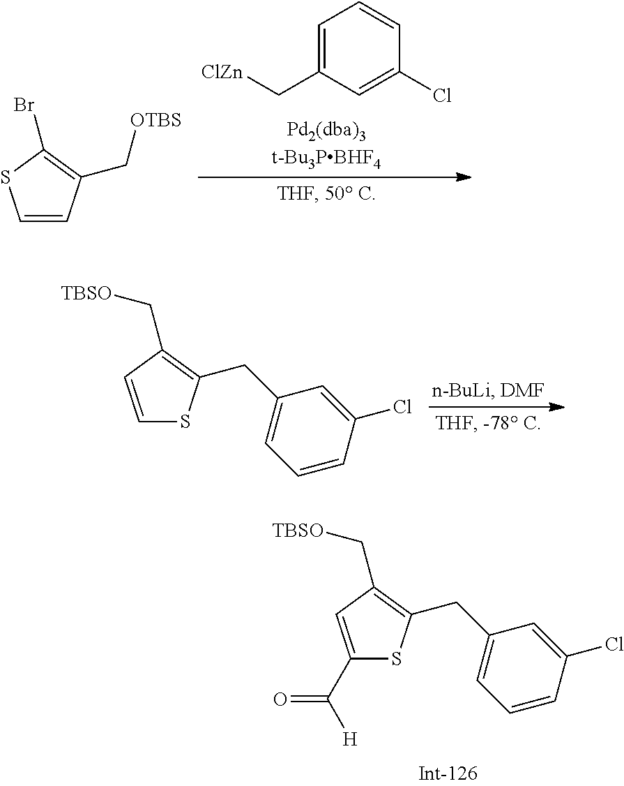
C1=CC(C[OTBS])=C(Br)S1.C1=C(C[ClZn])C=C(Cl)C=C1.C1(C([H])=O)=CC(C[TBSO])=C(CC2=CC=CC(Cl)=C2)S1.C1=CC(C[TBSO])=C(CC2=CC=CC(Cl)=C2)S1
